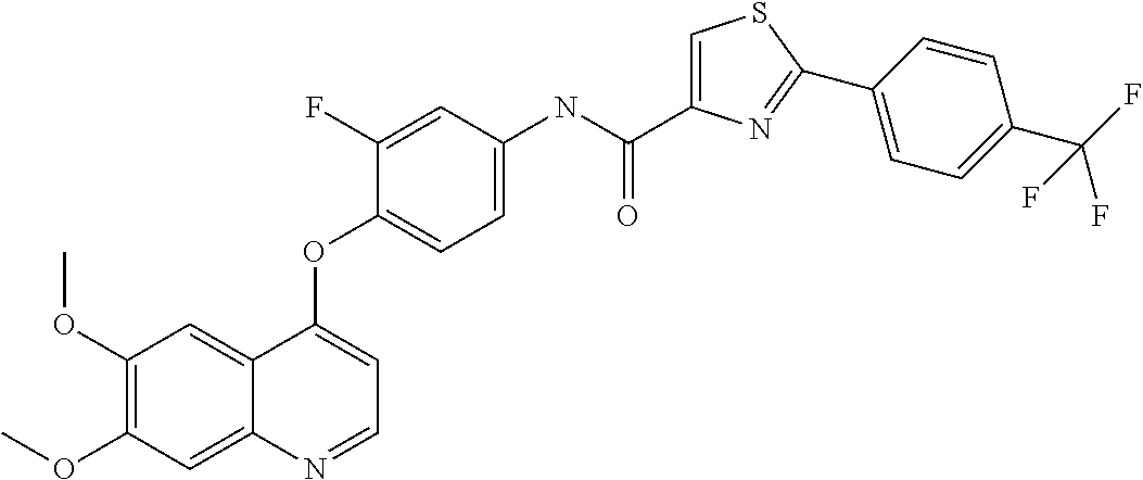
C1(OC)=C(OC)C=C2C(=C1)C(OC1=CC=C(NC(C3=CSC(C4=CC=C(C(F)(F)F)C=C4)=N3)=O)C=C1F)=CC=N2
